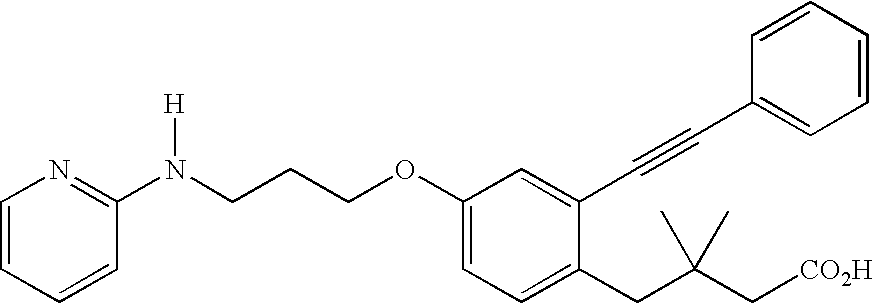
C1=C(CC(C[CO2H])(C)C)C(C#CC2=CC=CC=C2)=CC(OCCCN(C2=NC=CC=C2)[H])=C1
